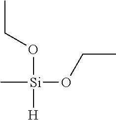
CCO[Si](C)(OCC)[H]
